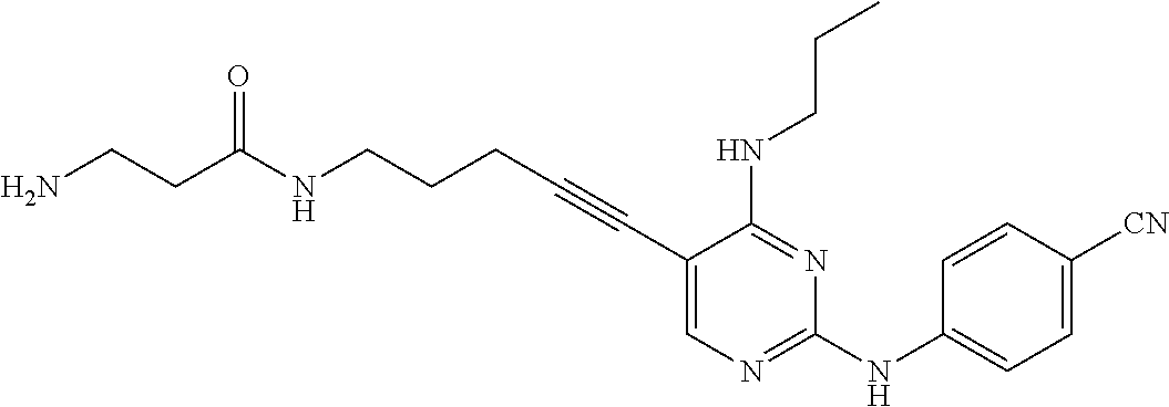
C1(C#CCCCNC(=O)CCN)=CN=C(NC2=CC=C([CN])C=C2)N=C1NCCC
